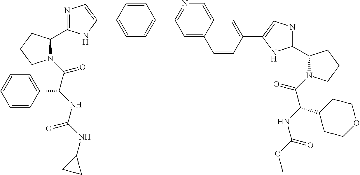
N1(C(=O)C(NC(NC2CC2)=O)C2=CC=CC=C2)C(C2=NC=C(C3=CC=C(C4=NC=C5C(=C4)C=CC(C4=CN=C(C6N(C(C(C7CCOCC7)NC(=O)OC)=O)CCC6)N4)=C5)C=C3)N2)CCC1
